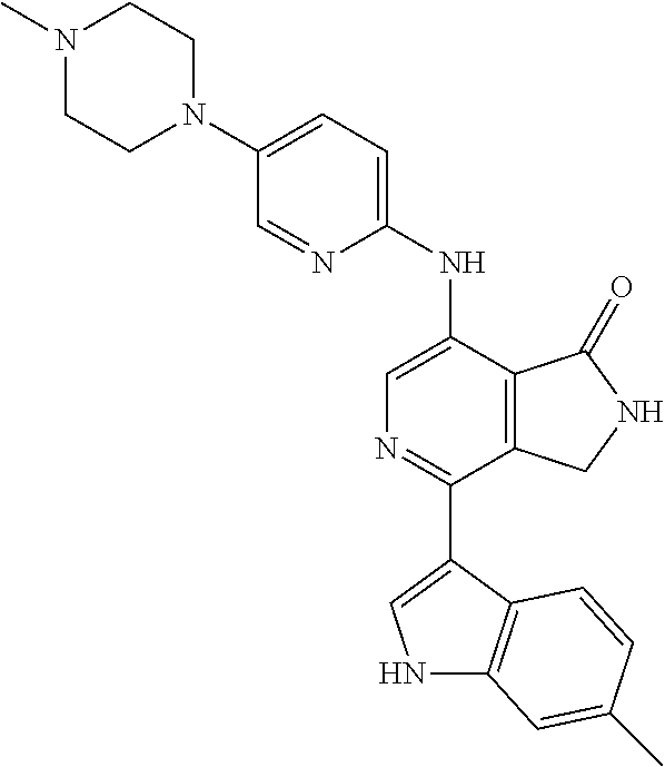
N1(C)CCN(C2=CC=C(NC3=CN=C(C4=CNC5=C4C=CC(C)=C5)C4=C3C(=O)NC4)N=C2)CC1
